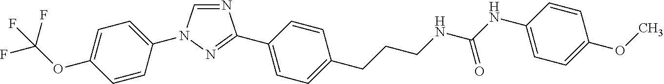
C1(OC(F)(F)F)=CC=C(N2C=NC(C3=CC=C(CCCNC(NC4=CC=C(OC)C=C4)=O)C=C3)=N2)C=C1
